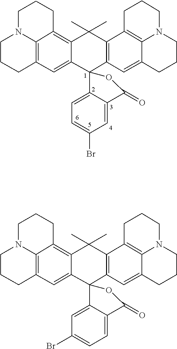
C12=C3C(C)(C)C4=C(C=C5C6=C4CCCN6CCC5)C4(C3=CC3=C1N(CCC2)CCC3)C1=CC=C(Br)C=C1C(=O)O4.C12=C3C(C)(C)C4=C(C=C5C6=C4CCCN6CCC5)C4(C3=CC3=C1N(CCC2)CCC3)C1=CC(Br)=CC=C1C(=O)O4
